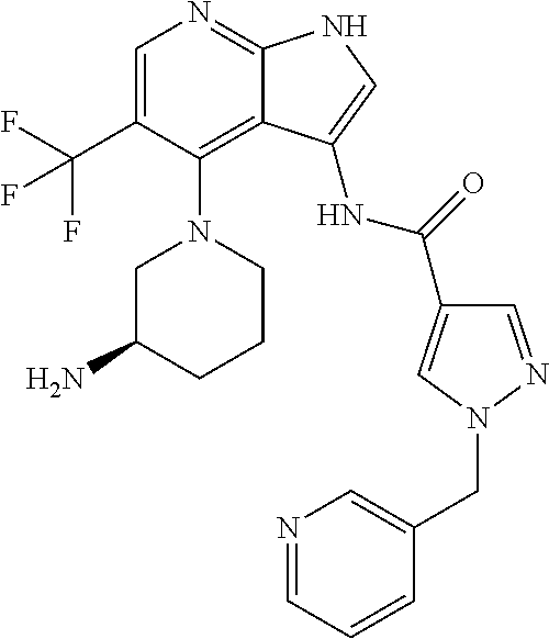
C1=C(C(F)(F)F)C(N2CC(N)CCC2)=C2C(=N1)NC=C2NC(C1=CN(CC2=CN=CC=C2)N=C1)=O
